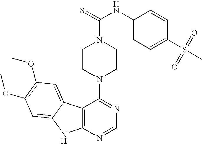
C12=C(N=CN=C1N1CCN(C(=S)NC3=CC=C(S(=O)(=O)C)C=C3)CC1)NC1=CC(OC)=C(OC)C=C21
